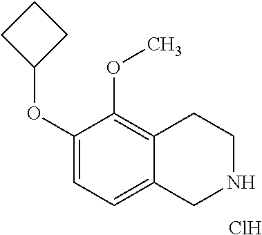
C1(OC2CCC2)=CC=C2C(=C1OC)CCNC2.Cl
